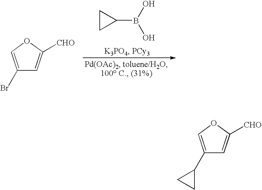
C1(Br)=COC([CHO])=C1.C1CC1B(O)O.C1(C2CC2)=COC([CHO])=C1
